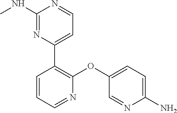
C1(NC)=NC(C2=C(OC3=CC=C(N)N=C3)N=CC=C2)=CC=N1
